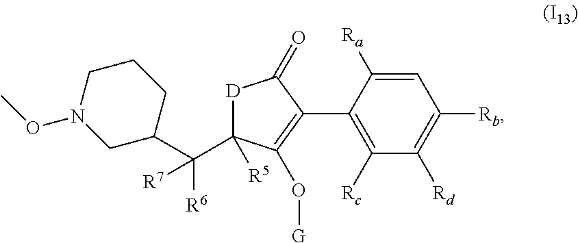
C1=C([Ra])C(C2=C(O[G])C(C([R6])([R7])C3CCCN(OC)C3)([R5])[D]C2=O)=C([Rc])C([Rd])=C1[Rb]
